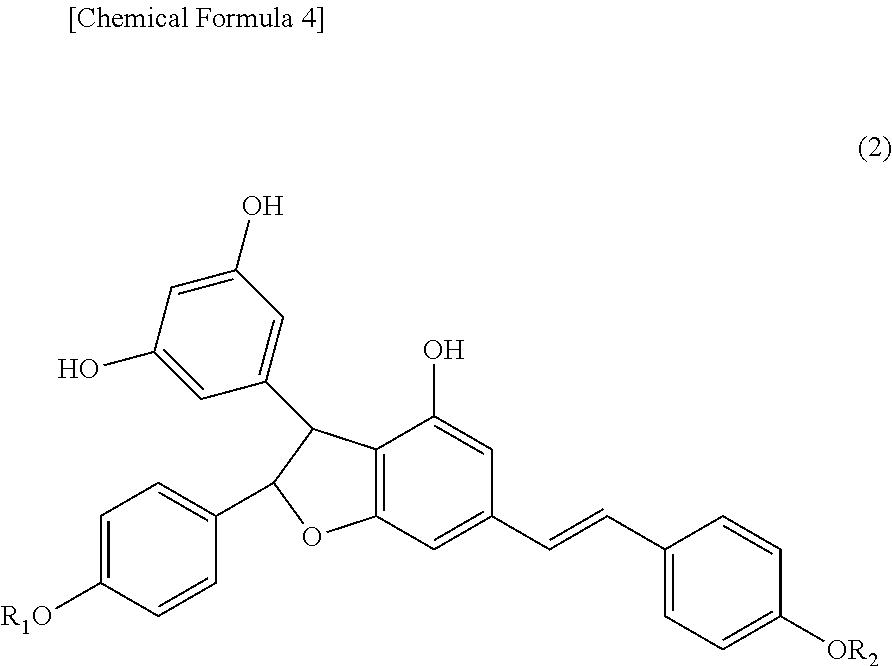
C12=C(C=C(C=CC3=CC=C([OR2])C=C3)C=C1O)OC(C1=CC=C([R1O])C=C1)C2C1=CC(O)=CC(O)=C1
